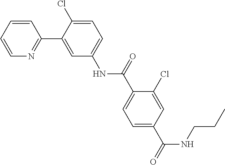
C1=CC=CN=C1C1=CC(NC(C2=CC=C(C(NCCC)=O)C=C2Cl)=O)=CC=C1Cl
